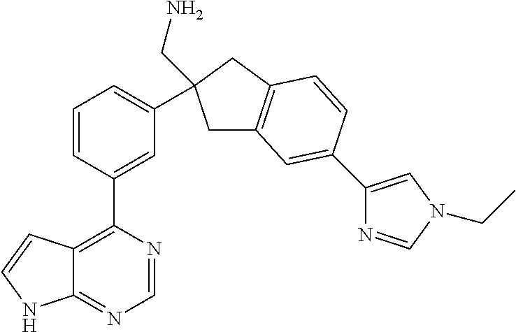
C1=NC(C2=CC(C3(CN)CC4=C(C3)C=CC(C3=CN(CC)C=N3)=C4)=CC=C2)=C2C(=N1)NC=C2
